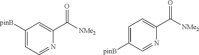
C1([pinB])=CC=NC(C(=O)[NMe2])=C1.C1=C([pinB])C=NC(C(=O)[NMe2])=C1
